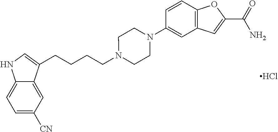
C1=C([CN])C=C2C(=C1)NC=C2CCCCN1CCN(C2=CC3=C(C=C2)OC(C(=O)N)=C3)CC1.Cl
